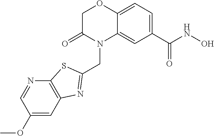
C1C(=O)N(CC2=NC3=C(S2)N=CC(OC)=C3)C2=CC(C(NO)=O)=CC=C2O1
